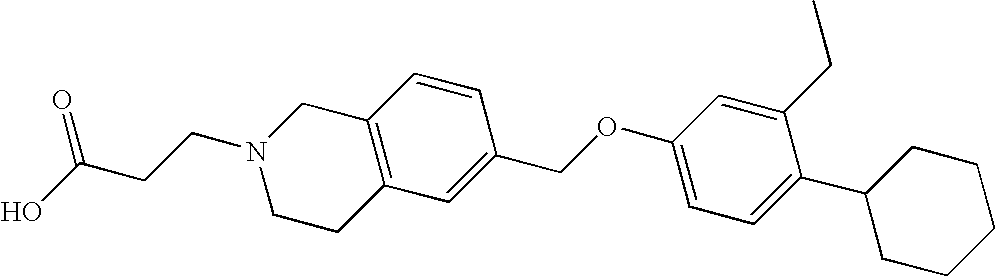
C12=C(C=C(COC3=CC=C(C4CCCCC4)C(CC)=C3)C=C1)CCN(CCC(O)=O)C2
